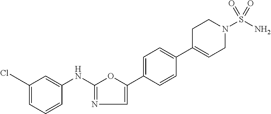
C1(C2=CN=C(NC3=CC(Cl)=CC=C3)O2)=CC=C(C2=CCN(S(N)(=O)=O)CC2)C=C1
